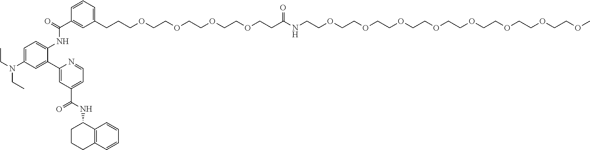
C1(CCCOCCOCCOCCOCCC(=O)NCCOCCOCCOCCOCCOCCOCCOCCOC)=CC=CC(C(=O)NC2=CC=C(N(CC)CC)C=C2C2=CC(C(=O)NC3CCCC4=C3C=CC=C4)=CC=N2)=C1
